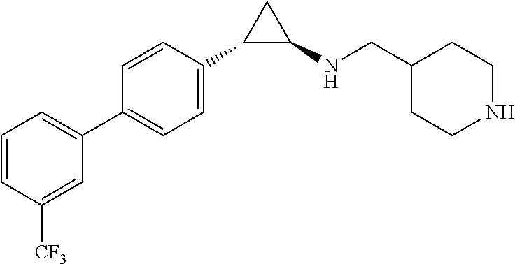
C1=CC([CF3])=CC(C2=CC=C(C3C(NCC4CCNCC4)C3)C=C2)=C1
